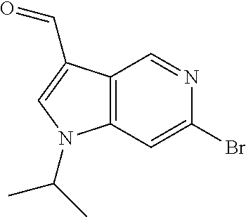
C12=C(C=C(Br)N=C1)N(C(C)C)C=C2C=O
